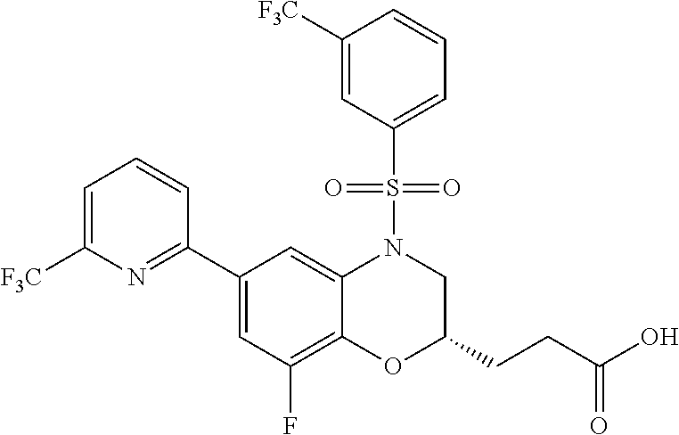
C1(C2=NC([F3C])=CC=C2)=CC(F)=C2C(=C1)N(S(C1=CC=CC([F3C])=C1)(=O)=O)CC(CCC(O)=O)O2
